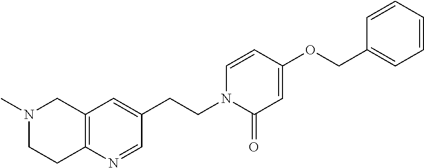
N1(C)CCC2=C(C1)C=C(CCN1C(=O)C=C(OCC3=CC=CC=C3)C=C1)C=N2
